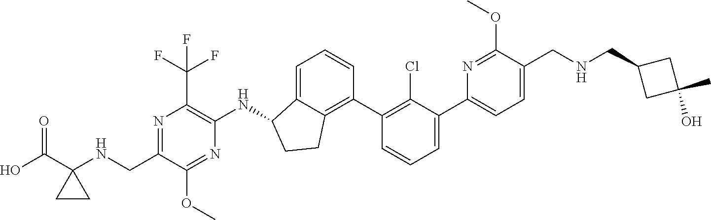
C1(CNC2(C(O)=O)CC2)=NC(C(F)(F)F)=C(NC2C3=CC=CC(C4=C(Cl)C(C5=CC=C(CNCC6CC(O)(C)C6)C(OC)=N5)=CC=C4)=C3CC2)N=C1OC
